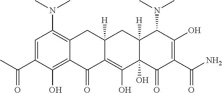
C1=C(C(C)=O)C(O)=C2C(=C1N(C)C)CC1([H])C(=C(O)C3(O)C([H])(C1)C(N(C)C)C(O)=C(C(N)=O)C3=O)C2=O
